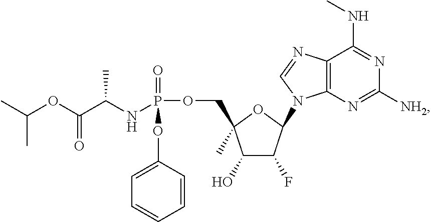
C1(O)C(F)C(N2C3=C(C(NC)=NC([NH2])=N3)N=C2)OC1(C)COP(=O)(OC1=CC=CC=C1)NC(C(OC(C)C)=O)C
